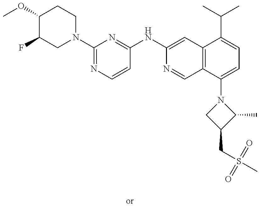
COC1C(F)CN(C2=NC=CC(NC3=CC4=C(C=N3)C(N3CC(CS(C)(=O)=O)C3C)=CC=C4C(C)C)=N2)CC1
